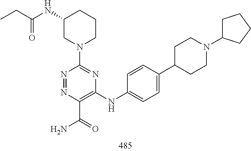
N1=NC(C(N)=O)=C(NC2=CC=C(C3CCN(C4CCCC4)CC3)C=C2)N=C1N1CCCC(NC(CC)=O)C1
